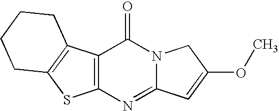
C12=C(N=C3N(C1=O)CC(OC)=C3)SC1=C2CCCC1
